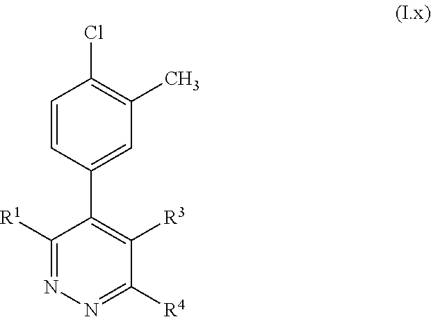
C1=CC(C2=C([R3])C([R4])=NN=C2[R1])=CC(C)=C1Cl
